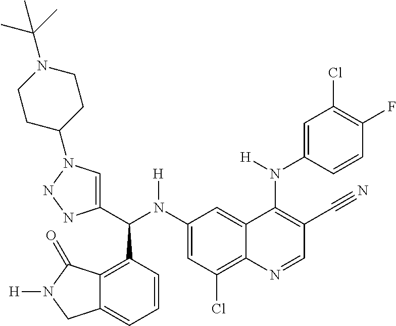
C1(N(C(C2=CN(C3CCN(C(C)(C)C)CC3)NN2)C2=C3C(=CC=C2)CN([H])C3=O)[H])=CC(Cl)=C2C(=C1)C(N(C1=CC(Cl)=C(F)C=C1)[H])=C(C#N)C=N2
